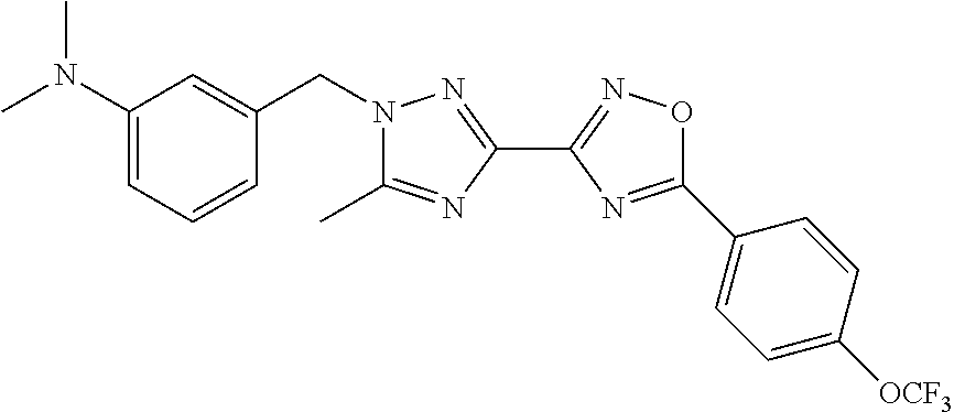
CN(C)C1=CC=CC(CN2C(C)=NC(C3=NOC(C4=CC=C([OCF3])C=C4)=N3)=N2)=C1
